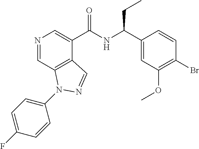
N1=CC2=C(C(C(NC(C3=CC(OC)=C(Br)C=C3)CC)=O)=C1)C=NN2C1=CC=C(F)C=C1
